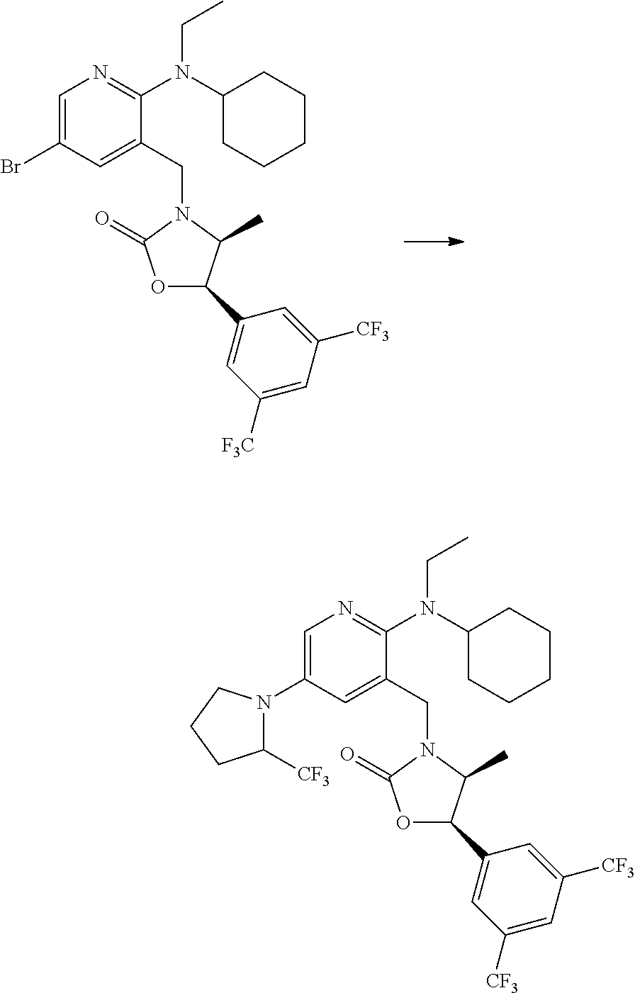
O1C(C2=CC([F3C])=CC([CF3])=C2)C(C)N(CC2=CC(Br)=CN=C2N(C2CCCCC2)CC)C1=O.O1C(=O)N(CC2=CC(N3C([CF3])CCC3)=CN=C2N(C2CCCCC2)CC)C(C)C1C1=CC([CF3])=CC([CF3])=C1
